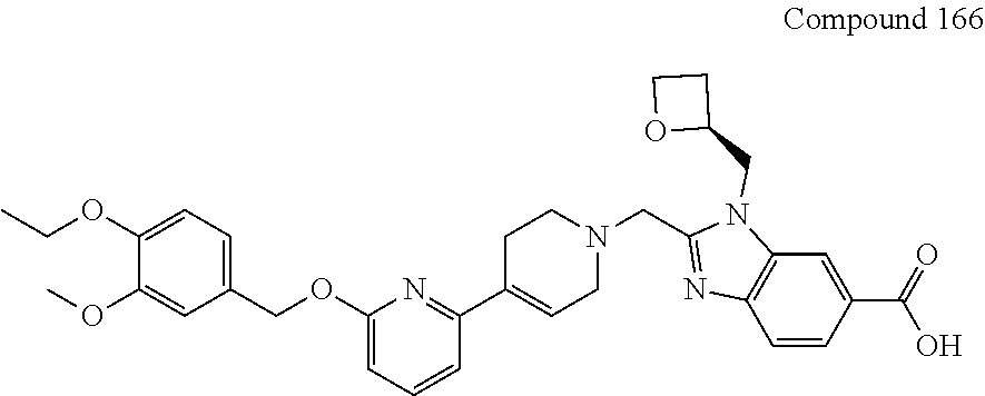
C1(OC)=CC(COC2=CC=CC(C3=CCN(CC4=NC5=C(C=C(C(=O)O)C=C5)N4CC4CCO4)CC3)=N2)=CC=C1OCC
